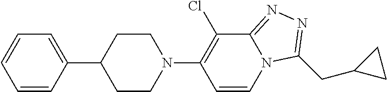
C1=CC(C2CCN(C3=C(Cl)C4=NN=C(CC5CC5)N4C=C3)CC2)=CC=C1
